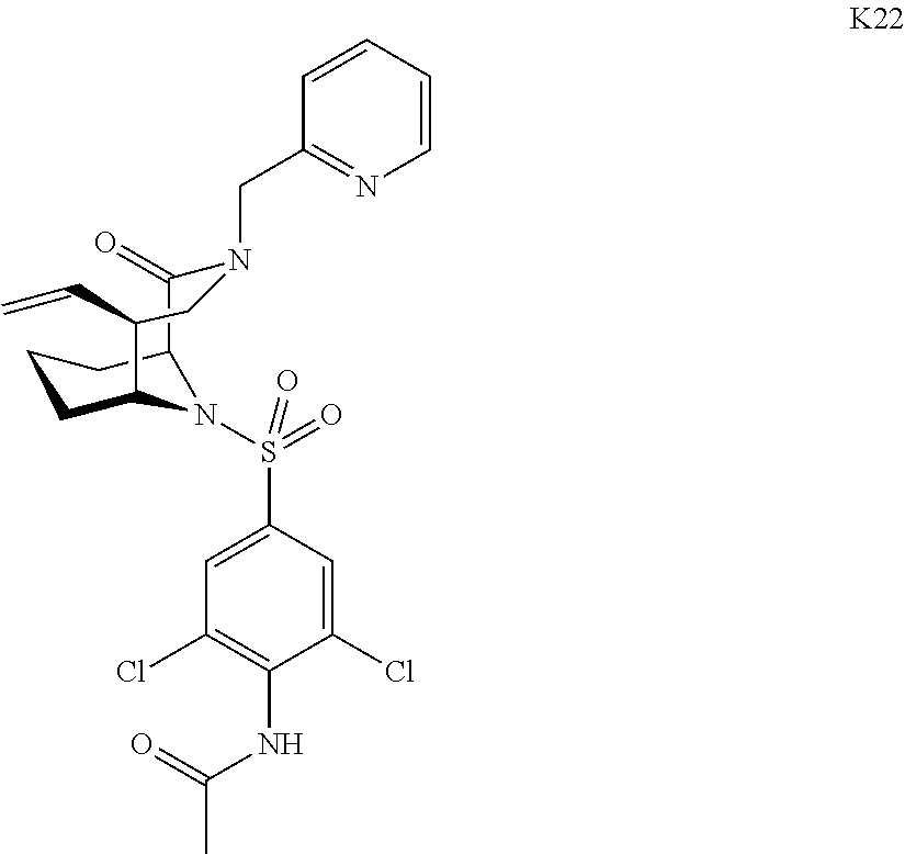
C1CC2N(S(C3=CC(Cl)=C(NC(C)=O)C(Cl)=C3)(=O)=O)C(C1)C(=O)N(CC1=NC=CC=C1)CC2C=C
